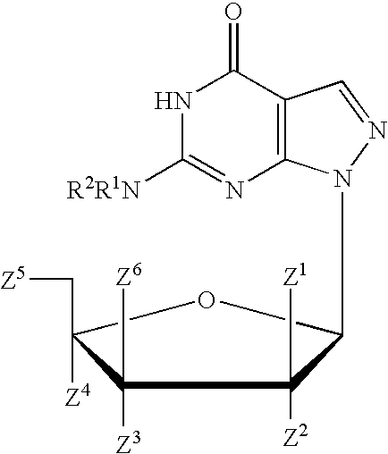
N1C([R2R1N])=NC2=C(C1=O)C=NN2C1C([Z2])(C[Z1])C([Z3])(C[Z6])C([Z4])(C[Z5])O1
